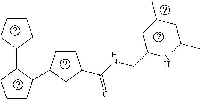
C1CCC(C2C(C3CCC(C(NCC4NC(C)CC(C)C4)=O)C3)CCC2)C1
